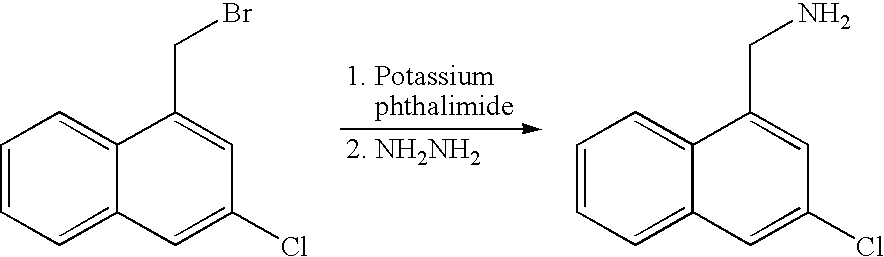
C(C1=CC(Cl)=CC2=CC=CC=C12)Br.C(C1=CC(Cl)=CC2=CC=CC=C12)N
